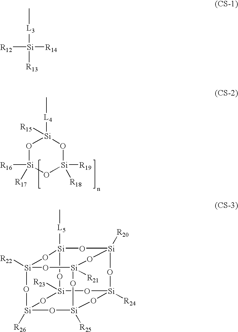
O1[Si]([R16])([R17])O[Si]([R19])([R18])O[Si]1([R15])[L4]C.C[L3][Si]([R13])([R12])[R14].[Si]12([R22])O[Si]3([R26])O[Si]4([R25])O[Si]5([R24])O[Si]([R20])(O[Si]([L5]C)(O1)O[Si]([R23])(O3)O5)O[Si]([R21])(O2)O4
